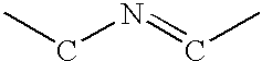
N(=CC)CC
